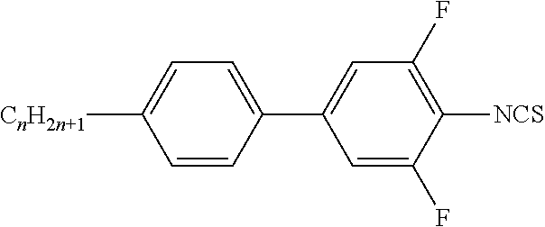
C1=CC(C2=CC(F)=C([NCS])C(F)=C2)=CC=C1[CnH2n+1]
